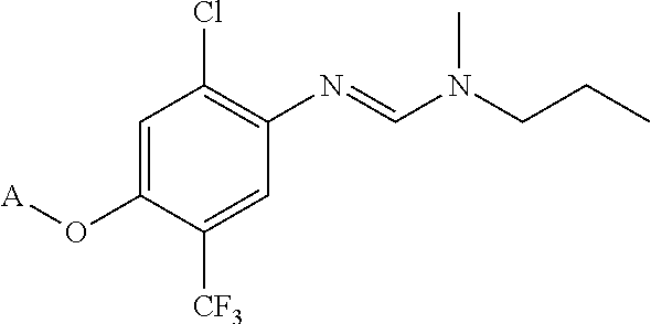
C1=C(O[A])C([CF3])=CC(N=CN(CCC)C)=C1Cl
